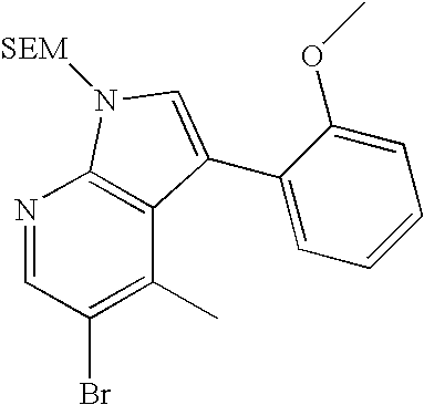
N1=CC(Br)=C(C)C2=C1N([SEM])C=C2C1=CC=CC=C1OC
